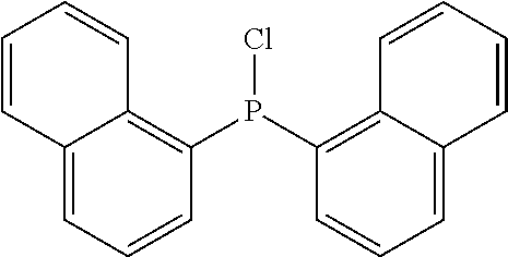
ClP(C1=C2C(=CC=C1)C=CC=C2)C1=C2C(=CC=C1)C=CC=C2
